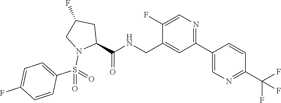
C1(C2=CN=C(C(F)(F)F)C=C2)=NC=C(F)C(CNC(C2CC(F)CN2S(=O)(C2=CC=C(F)C=C2)=O)=O)=C1
